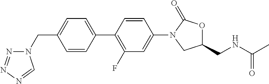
C(C1=CC=C(C2=C(F)C=C(N3C(=O)OC(CNC(C)=O)C3)C=C2)C=C1)N1N=NN=C1
